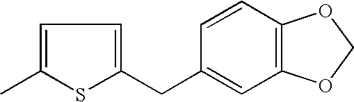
C1=C(C)SC(CC2=CC3=C(C=C2)OCO3)=C1
